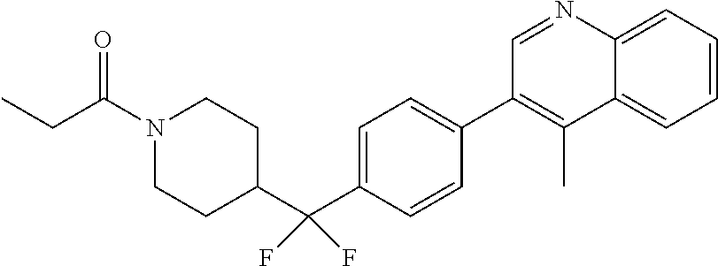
C1=C2C(=CC=C1)C(C)=C(C1=CC=C(C(C3CCN(C(CC)=O)CC3)(F)F)C=C1)C=N2
